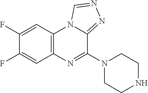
C1(F)=CC2=C(C=C1F)N=C(N1CCNCC1)C1=NN=CN21
